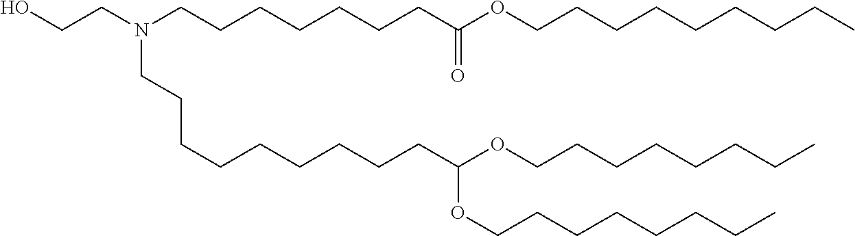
C(CCCC)CCCOC(CCCCCCCCCN(CCCCCCCC(OCCCCCCCCC)=O)CCO)OCCCCCCCC
